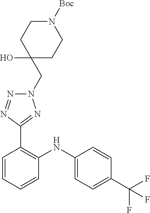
C1=CC(C(F)(F)F)=CC=C1NC1=C(C2=NN(CC3(O)CCN([Boc])CC3)N=N2)C=CC=C1
